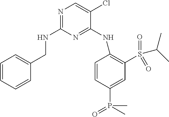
N1=C(NCC2=CC=CC=C2)N=C(NC2=C(S(=O)(=O)C(C)C)C=C(P(C)(=O)C)C=C2)C(Cl)=C1
